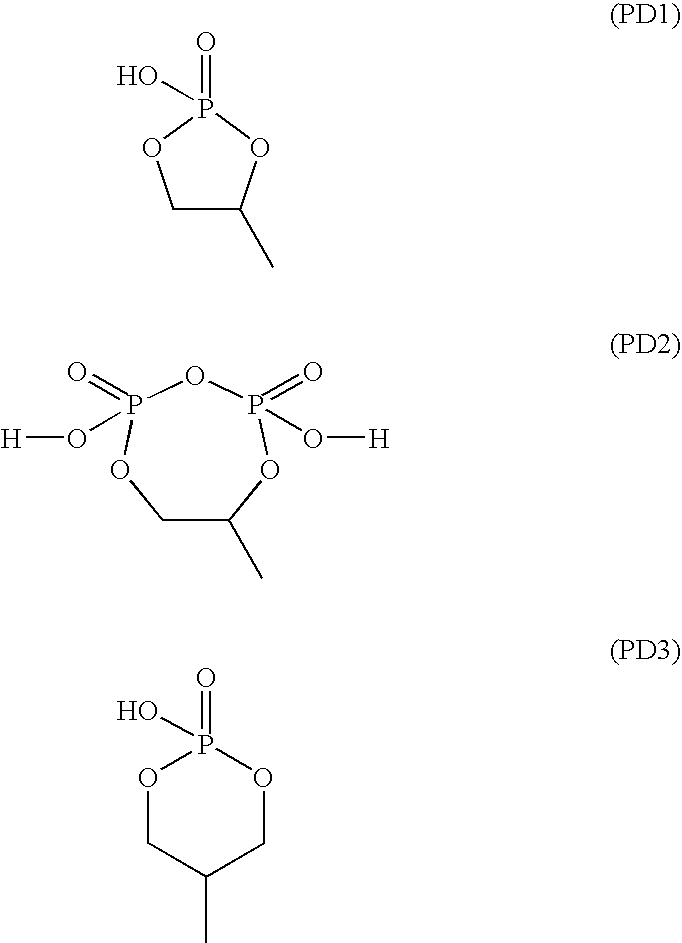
C1C(C)OP(=O)(O)O1.C1C(C)OP(O[H])(=O)OP(O[H])(=O)O1.O1CC(C)COP1(=O)O
